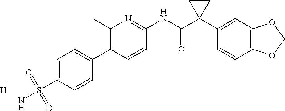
C1(C)=C(C2=CC=C(S(N)(=O)=O)C=C2)C=CC(NC(C2(C3=CC4=C(C=C3)OCO4)CC2)=O)=N1.[H]
